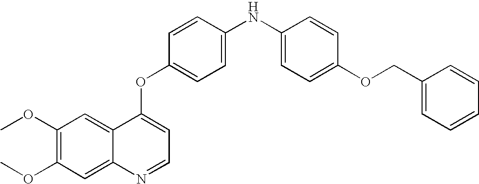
C1=CC(OC2=CC=NC3=CC(OC)=C(OC)C=C23)=CC=C1NC1=CC=C(OCC2=CC=CC=C2)C=C1
